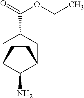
C1C2C(N)C(CC1C(OCC)=O)CC2
